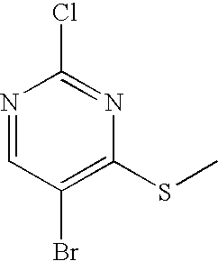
N1=CC(Br)=C(SC)N=C1Cl
